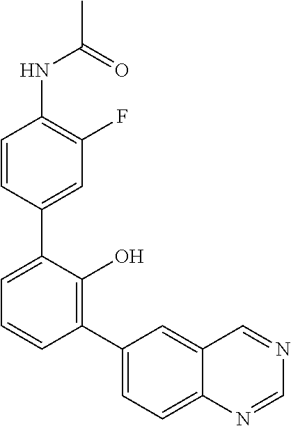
CC(=O)NC1=C(F)C=C(C2=CC=CC(C3=CC=C4C(=C3)C=NC=N4)=C2O)C=C1
